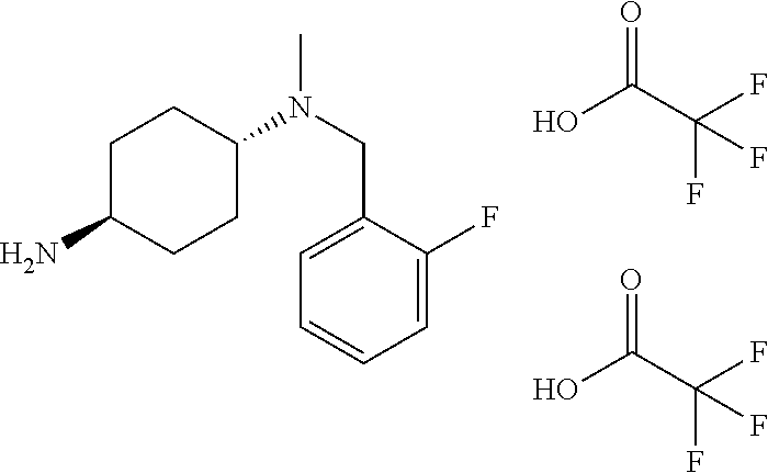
C1C(N)CCC(N(CC2=CC=CC=C2F)C)C1.OC(=O)C(F)(F)F.OC(=O)C(F)(F)F
